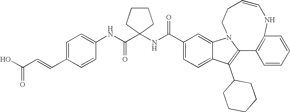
C1(C(NC2(C(NC3=CC=C(C=CC(O)=O)C=C3)=O)CCCC2)=O)=CC=C2C(=C1)N1CCC=CNC3=C(C1=C2C1CCCCC1)C=CC=C3
